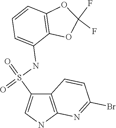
C12=C(NC=C1S(=O)(NC1=CC=CC3=C1OC(F)(F)O3)=O)N=C(Br)C=C2
